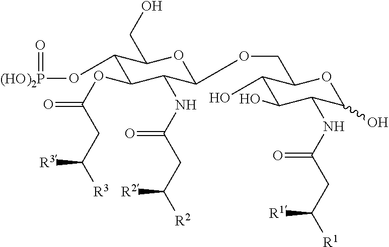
C1(OC(=O)CC([R3])[R3])C(NC(CC([R2])[R2])=O)C(OCC2C(O)C(O)C(NC(CC([R1])[R1])=O)C(O)O2)OC(CO)C1O[(HO)2P]=O
